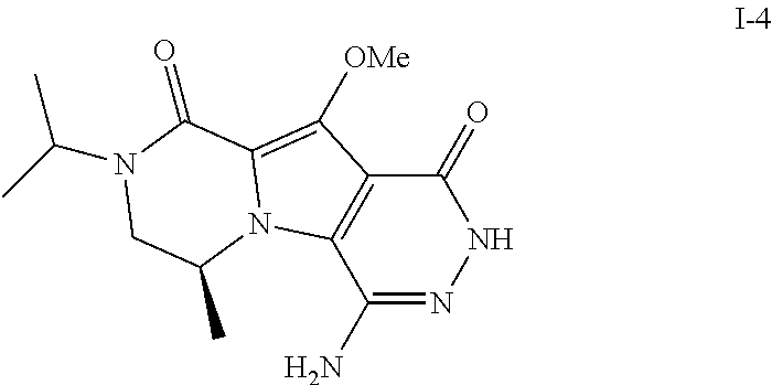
C12=C(N3C(=C1[OMe])C(=O)N(C(C)C)CC3C)C(N)=NNC2=O
